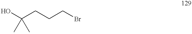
OC(CCCBr)(C)C
